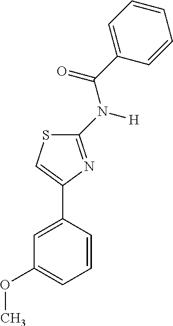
C1(N(C(C2=CC=CC=C2)=O)[H])=NC(C2=CC(OC)=CC=C2)=CS1
